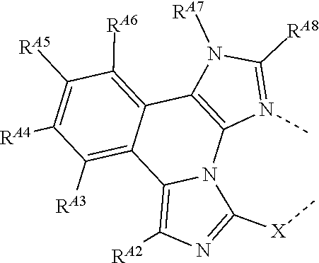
C1([RA6])=C2C3=C(N4C(=C([RA2])N=C4[X]C)C2=C([RA3])C([RA4])=C1[RA5])N(C)=C([RA8])N3[RA7]
